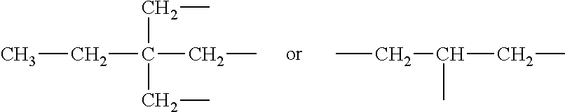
C(C(CC)(CC)CC)C.CCC(CC)C
